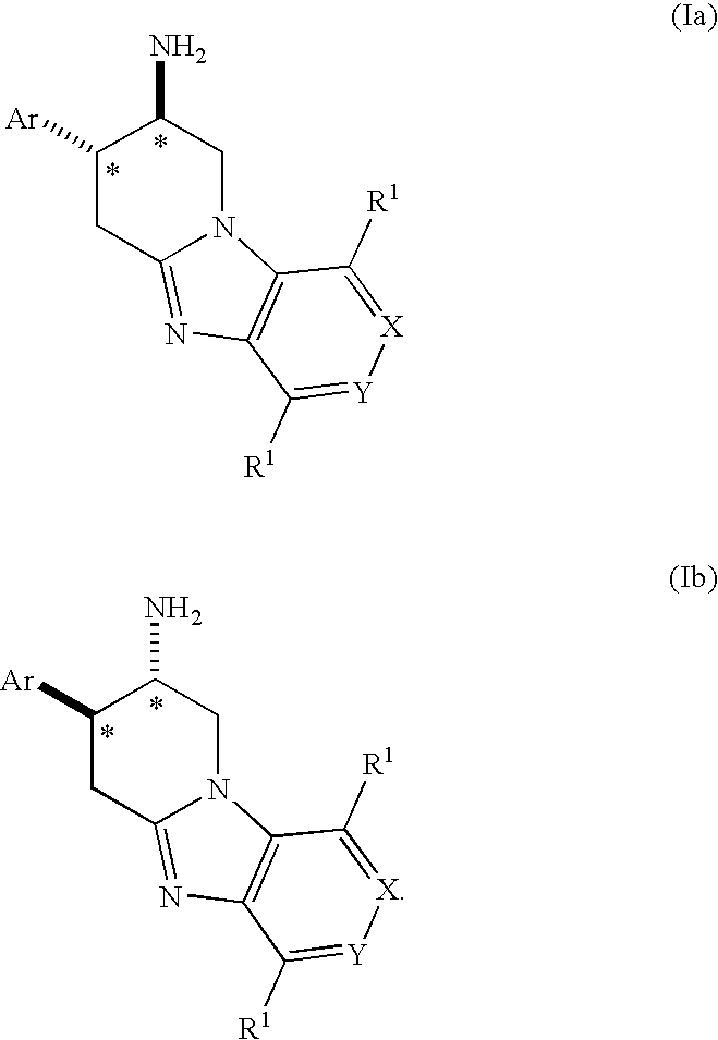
C1([Ar])CC2=NC3=C(N2CC1N)C([R1])=[X][Y]=C3[R1].C1([Ar])CC2=NC3=C(N2CC1N)C([R1])=[X][Y]=C3[R1]
